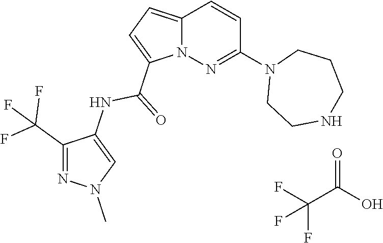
N12C(=CC=C1C(=O)NC1=CN(C)N=C1C(F)(F)F)C=CC(N1CCNCCC1)=N2.FC(F)(C(=O)O)F
